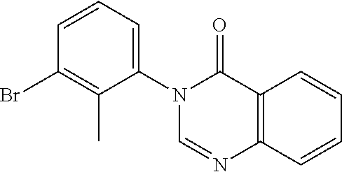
C12=C(C=CC=C1)N=CN(C1=CC=CC(Br)=C1C)C2=O
